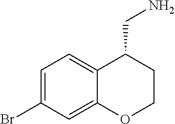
C1=C(Br)C=C2C(=C1)C(CN)CCO2
